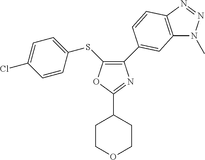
C1(C2=CC3=C(N=NN3C)C=C2)=C(SC2=CC=C(Cl)C=C2)OC(C2CCOCC2)=N1
